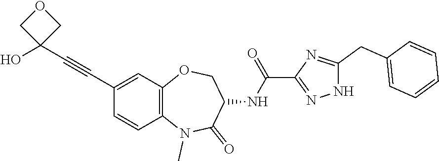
C1=CC2=C(C=C1C#CC1(O)COC1)OCC(NC(=O)C1=NNC(CC3=CC=CC=C3)=N1)C(=O)N2C
